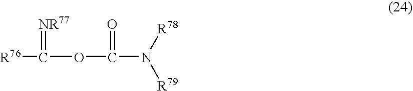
C(OC(=O)N([R78])[R79])([R76])=[NR77]
